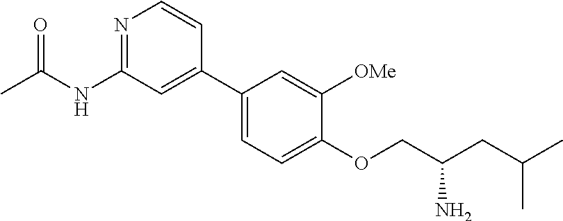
N1=C(NC(C)=O)C=C(C2=CC=C(OCC(CC(C)C)N)C([OMe])=C2)C=C1
